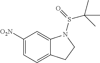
C1([O2N])=CC=C2C(=C1)N(S(=O)C(C)(C)C)CC2
